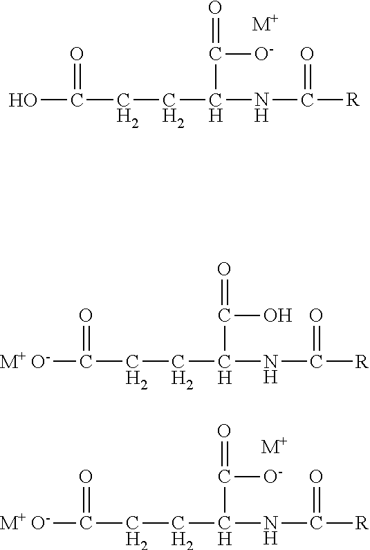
OC(CCC(NC([R])=O)C(=O)[O-])=O.[M+].[M+ O-]C(CCC(NC([R])=O)C(=O)[O-])=O.[M+].[M+ O-]C(CCC(NC([R])=O)C(=O)O)=O
